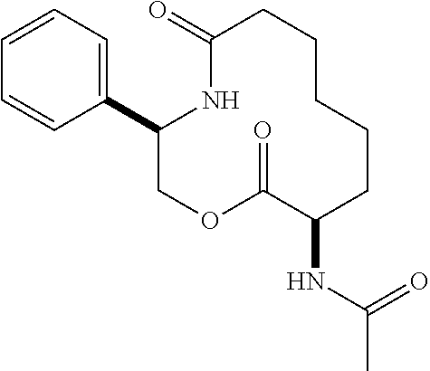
C1=CC=C(C2COC(=O)C(NC(C)=O)CCCCCC(=O)N2)C=C1
